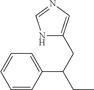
N1=CNC(CC(C2=CC=CC=C2)CC)=C1
